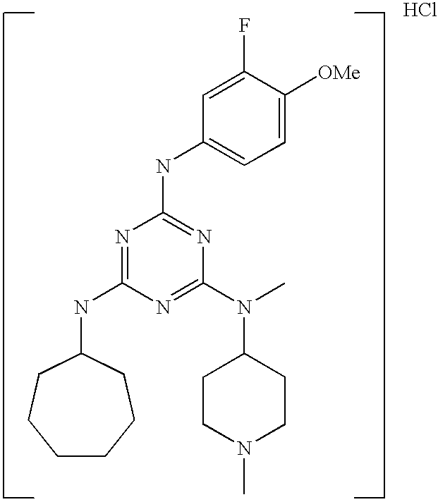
N(C1=NC(NC2=CC=C([OMe])C(F)=C2)=NC(N(C2CCN(C)CC2)C)=N1)C1CCCCCC1.Cl
